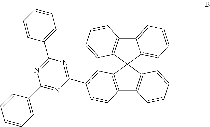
C12=CC=CC=C1C1(C3=C2C=CC=C3)C2=C(C3=C1C=CC=C3)C=CC(C1=NC(C3=CC=CC=C3)=NC(C3=CC=CC=C3)=N1)=C2
